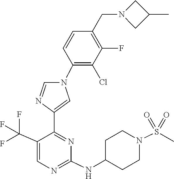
C1(NC2CCN(S(=O)(=O)C)CC2)=NC=C(C(F)(F)F)C(C2=CN(C3=C(Cl)C(F)=C(CN4CC(C)C4)C=C3)C=N2)=N1
